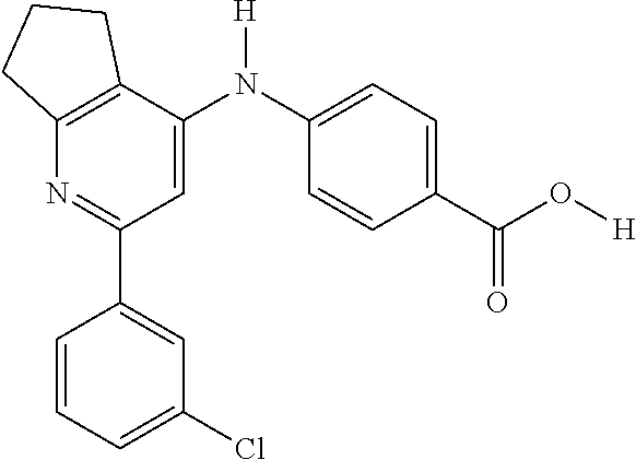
C12=C(C(N(C3=CC=C(C(O[H])=O)C=C3)[H])=CC(C3=CC(Cl)=CC=C3)=N1)CCC2
